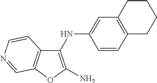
C1(NC2=CC3=C(C=C2)CCCC3)=C(N)OC2=C1C=CN=C2
